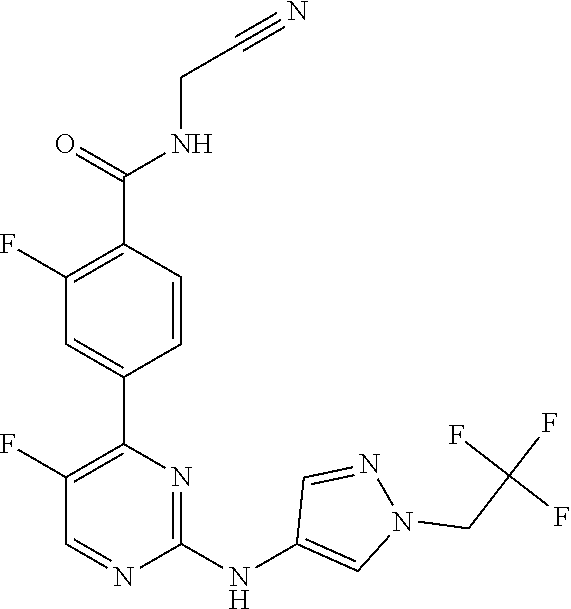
C1(C2=C(F)C=NC(NC3=CN(CC(F)(F)F)N=C3)=N2)=CC(F)=C(C(=O)NCC#N)C=C1
